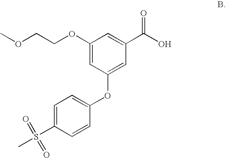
C1(OCCOC)=CC(OC2=CC=C(S(C)(=O)=O)C=C2)=CC(C(O)=O)=C1
